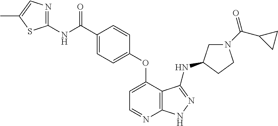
C1(NC(=O)C2=CC=C(OC3=CC=NC4=C3C(NC3CN(C(C5CC5)=O)CC3)=NN4)C=C2)=NC=C(C)S1
